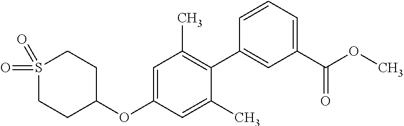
C1=C(OC2CCS(=O)(=O)CC2)C=C(C)C(C2=CC(C(OC)=O)=CC=C2)=C1C
